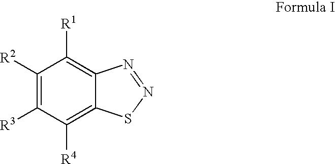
C1([R2])=C([R3])C([R4])=C2C(=C1[R1])N=NS2
